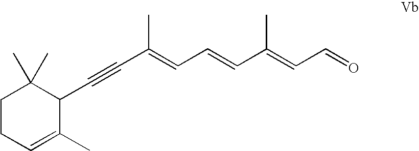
C1CC=C(C)C(C#CC(=CC=CC(=CC=O)C)C)C1(C)C
